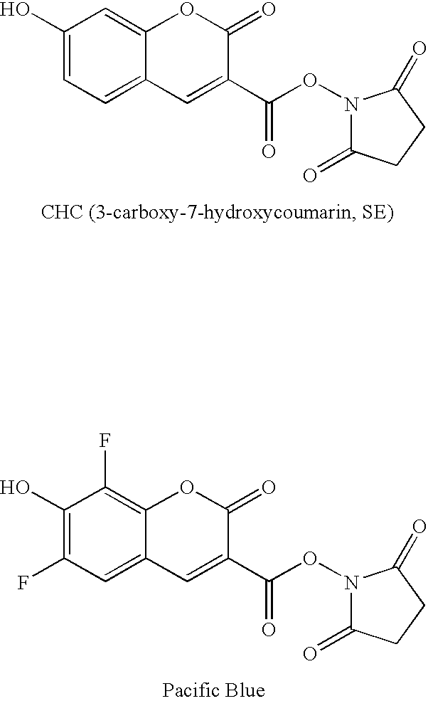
C1(O)=CC=C2C(=C1)OC(=O)C(C(ON1C(=O)CCC1=O)=O)=C2.C1(O)=C(F)C=C2C(=C1F)OC(=O)C(C(ON1C(=O)CCC1=O)=O)=C2
